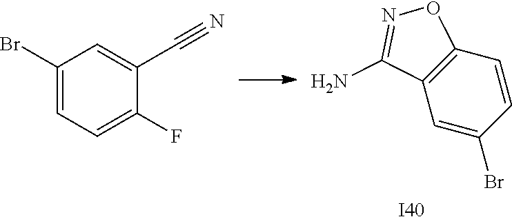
C12=C(C=C(Br)C=C1)C(N)=NO2.[I40].C1(Br)=CC=C(F)C(C#N)=C1
